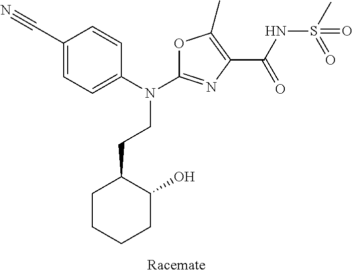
N(C1=NC(C(NS(C)(=O)=O)=O)=C(C)O1)(CCC1CCCCC1O)C1=CC=C(C#N)C=C1
